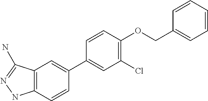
C12=C(C=CC(C3=CC(Cl)=C(OCC4=CC=CC=C4)C=C3)=C1)NN=C2N
